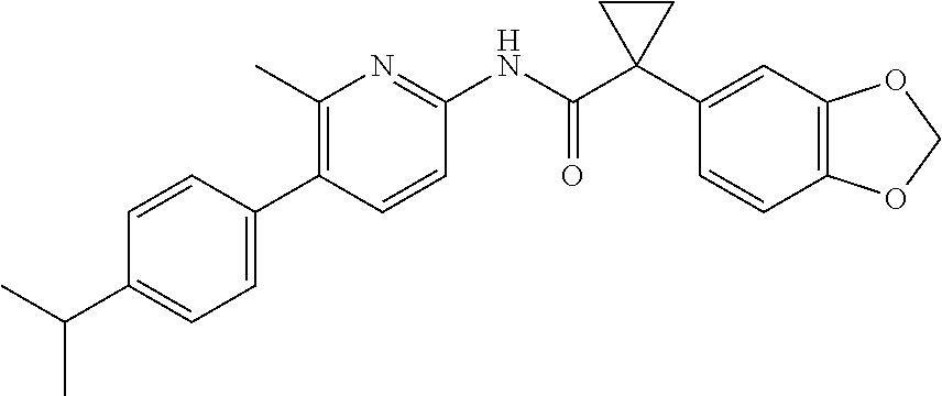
C1=CC(C2=C(C)N=C(NC(C3(C4=CC5=C(C=C4)OCO5)CC3)=O)C=C2)=CC=C1C(C)C
